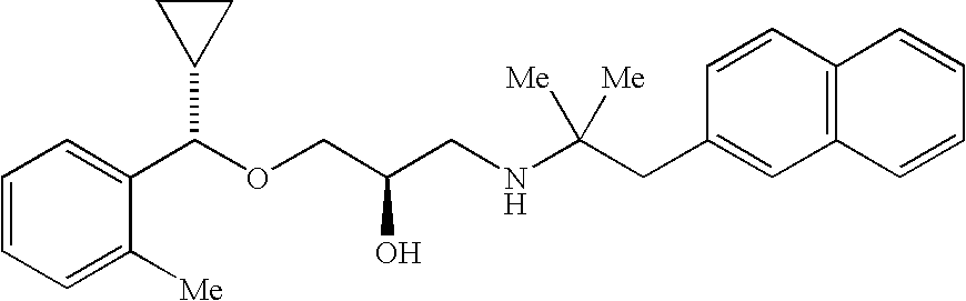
C1=C([Me])C(C(OCC(CNC(CC2=CC3=C(C=C2)C=CC=C3)([Me])[Me])O)C2CC2)=CC=C1
